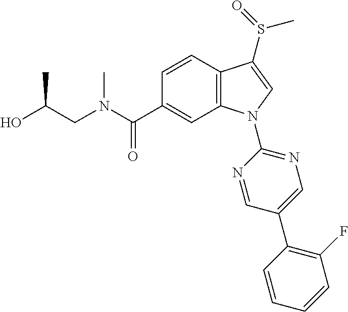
C(C1=CC2=C(C=C1)C(S(C)=O)=CN2C1=NC=C(C2=C(F)C=CC=C2)C=N1)(=O)N(CC(O)C)C
